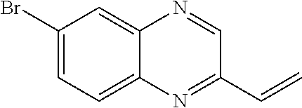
C1(Br)=CC=C2C(=C1)N=CC(C=C)=N2
